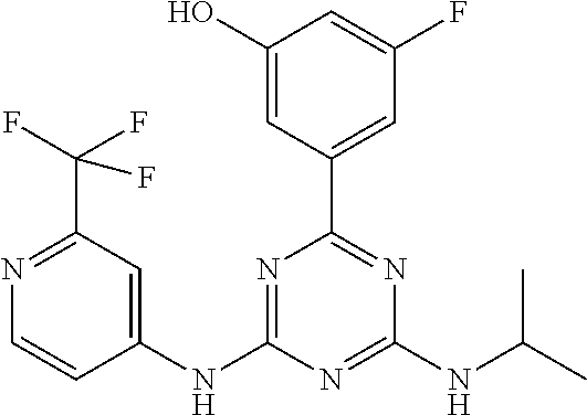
C1(NC2=NC(C3=CC(F)=CC(O)=C3)=NC(NC(C)C)=N2)=CC(C(F)(F)F)=NC=C1
